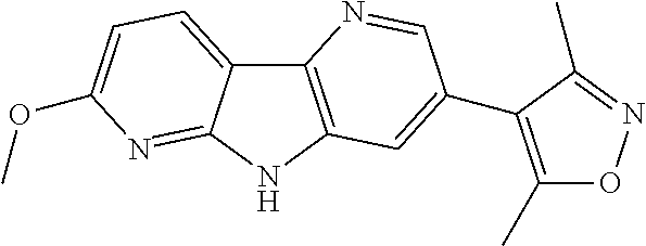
C12=C(NC3=NC(OC)=CC=C13)C=C(C1=C(C)ON=C1C)C=N2
